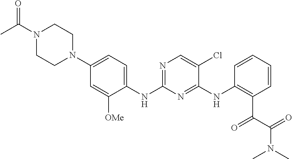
N1(C(C)=O)CCN(C2=CC=C(NC3=NC=C(Cl)C(NC4=C(C(=O)C(=O)N(C)C)C=CC=C4)=N3)C([OMe])=C2)CC1
